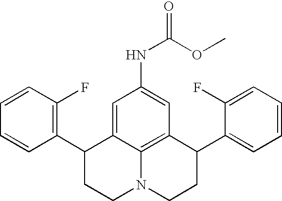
C1=CC(F)=C(C2CCN3C4=C(C(C5=CC=CC=C5F)CC3)C=C(NC(=O)OC)C=C24)C=C1
